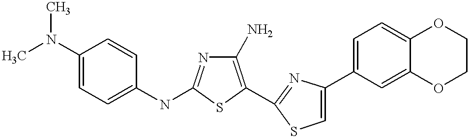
C1(N)=C(C2=NC(C3=CC=C4C(=C3)OCCO4)=CS2)SC(NC2=CC=C(N(C)C)C=C2)=N1
